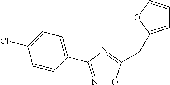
N1=C(C2=CC=C(Cl)C=C2)N=C(CC2=CC=CO2)O1
